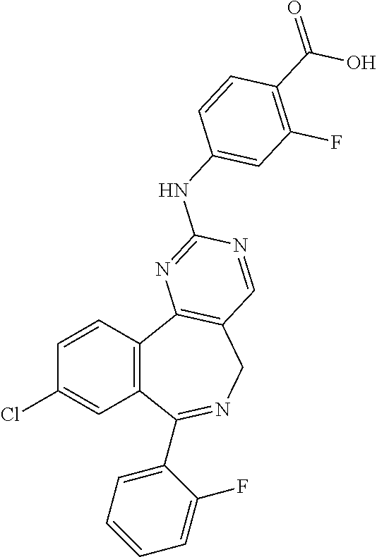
C1=CC2=C(C=C1Cl)C(C1=CC=CC=C1F)=NCC1=C2N=C(NC2=CC(F)=C(C(=O)O)C=C2)N=C1
